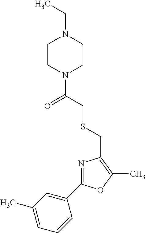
C1(C2=NC(CSCC(N3CCN(CC)CC3)=O)=C(C)O2)=CC(C)=CC=C1
